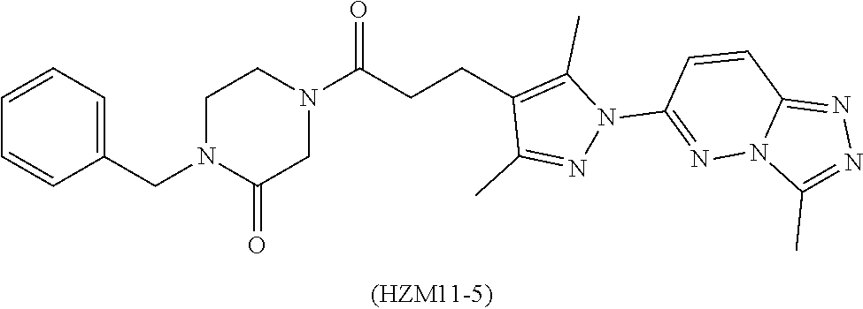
C1(CN2C(=O)CN(C(CCC3=C(C)N(C4=NN5C(=NN=C5C)C=C4)N=C3C)=O)CC2)=CC=CC=C1
